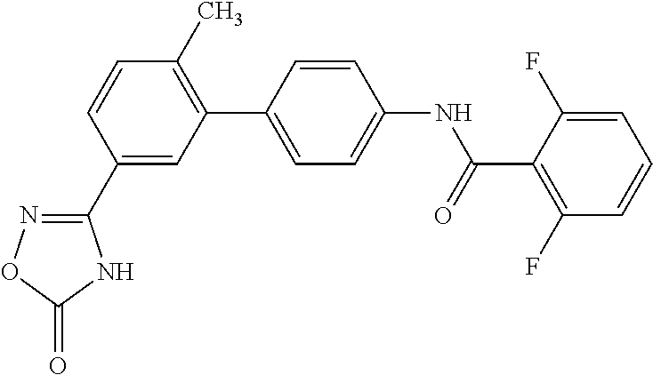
C1(C2=CC(C3=CC=C(NC(C4=C(F)C=CC=C4F)=O)C=C3)=C(C)C=C2)=NOC(=O)N1
